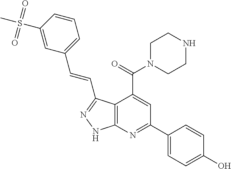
C1=CC(S(C)(=O)=O)=CC(C=CC2=NNC3=C2C(C(=O)N2CCNCC2)=CC(C2=CC=C(O)C=C2)=N3)=C1
